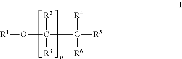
[R1]OC([R2])([R3])C([R4])([R5])[R6]
